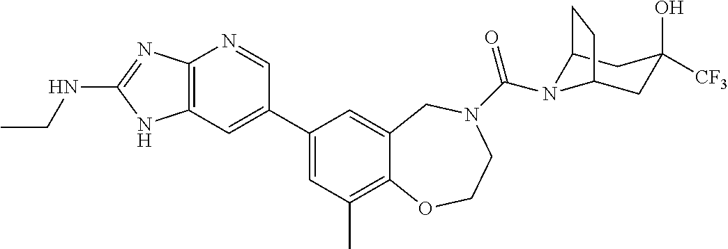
C12=C(C=C(C3=CC(C)=C4C(=C3)CN(C(=O)N3C5CC(O)([CF3])CC3CC5)CCO4)C=N1)NC(NCC)=N2
